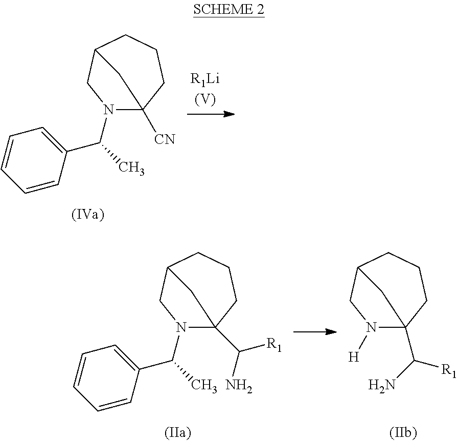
N1(C(C)C2=CC=CC=C2)C2([CN])CCCC(C1)C2.N1(C(C)C2=CC=CC=C2)C2(C(N)[R1])CCCC(C1)C2.N1([H])C2(C([R1])N)CCCC(C1)C2
